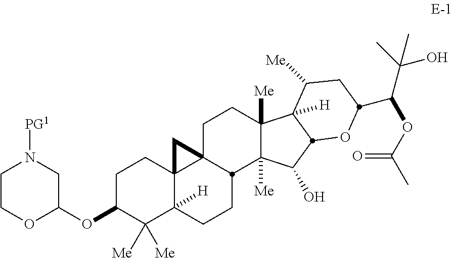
C1C(OC2CN([PG1])CCO2)C([Me])([Me])C2([H])C3(C1)C1(CCC4([Me])C([Me])(C(O)C5C4([H])C([Me])CC(C(C(C)(O)C)OC(C)=O)O5)C1CC2)C3
